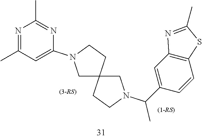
C12(CN(C(C3=CC4=C(C=C3)SC(C)=N4)C)CC1)CCN(C1=CC(C)=NC(C)=N1)C2
